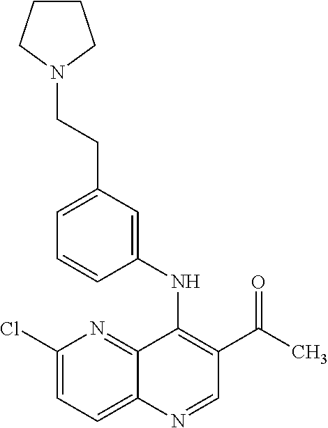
C1(Cl)=CC=C2C(=N1)C(NC1=CC(CCN3CCCC3)=CC=C1)=C(C(C)=O)C=N2
